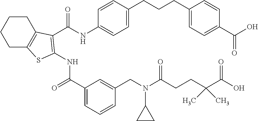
C1(C(=O)NC2=C(C(NC3=CC=C(CCCC4=CC=C(C(=O)O)C=C4)C=C3)=O)C3=C(CCCC3)S2)=CC=CC(CN(C(CCC(C(=O)O)(C)C)=O)C2CC2)=C1
